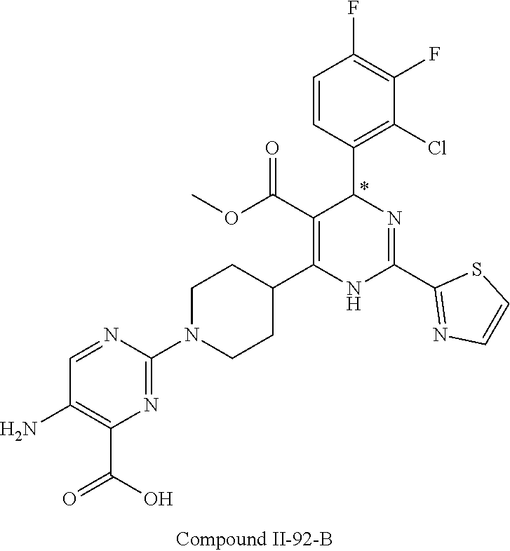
C1(F)=C(F)C=CC(C2N=C(C3=NC=CS3)NC(C3CCN(C4=NC(C(O)=O)=C(N)C=N4)CC3)=C2C(OC)=O)=C1Cl
